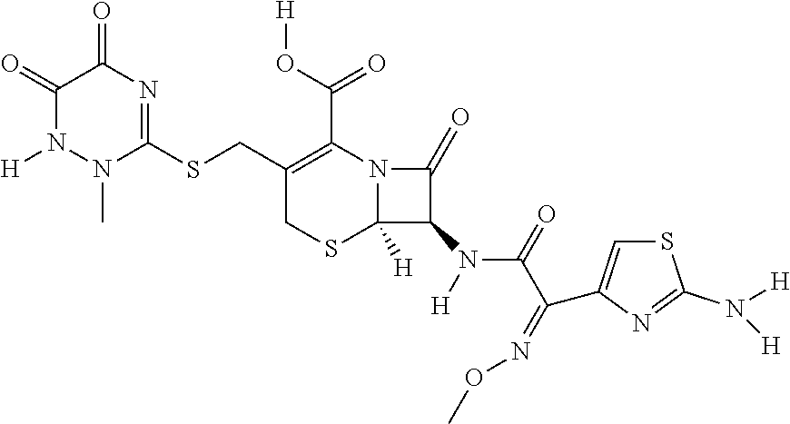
C1(=O)N([H])N(C)C(SCC2=C(C(=O)O[H])N3C([H])(SC2)C(N([H])C(=O)C(=NOC)C2=CSC(N([H])[H])=N2)C3=O)=NC1=O
